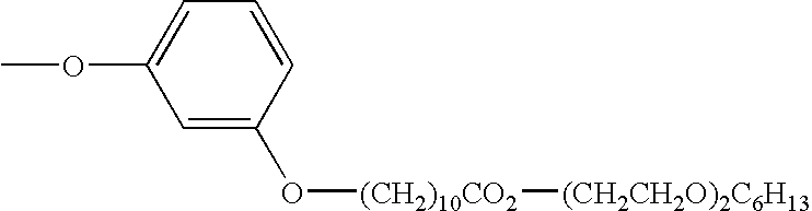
C1=C(O[(CH2)10CO2][(CH2CH2O)2C6H13])C=CC=C1OC
